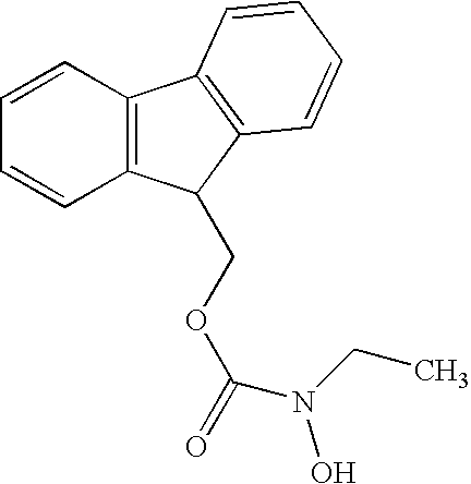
C12=C(C=CC=C1)C1=C(C2COC(=O)N(CC)O)C=CC=C1
